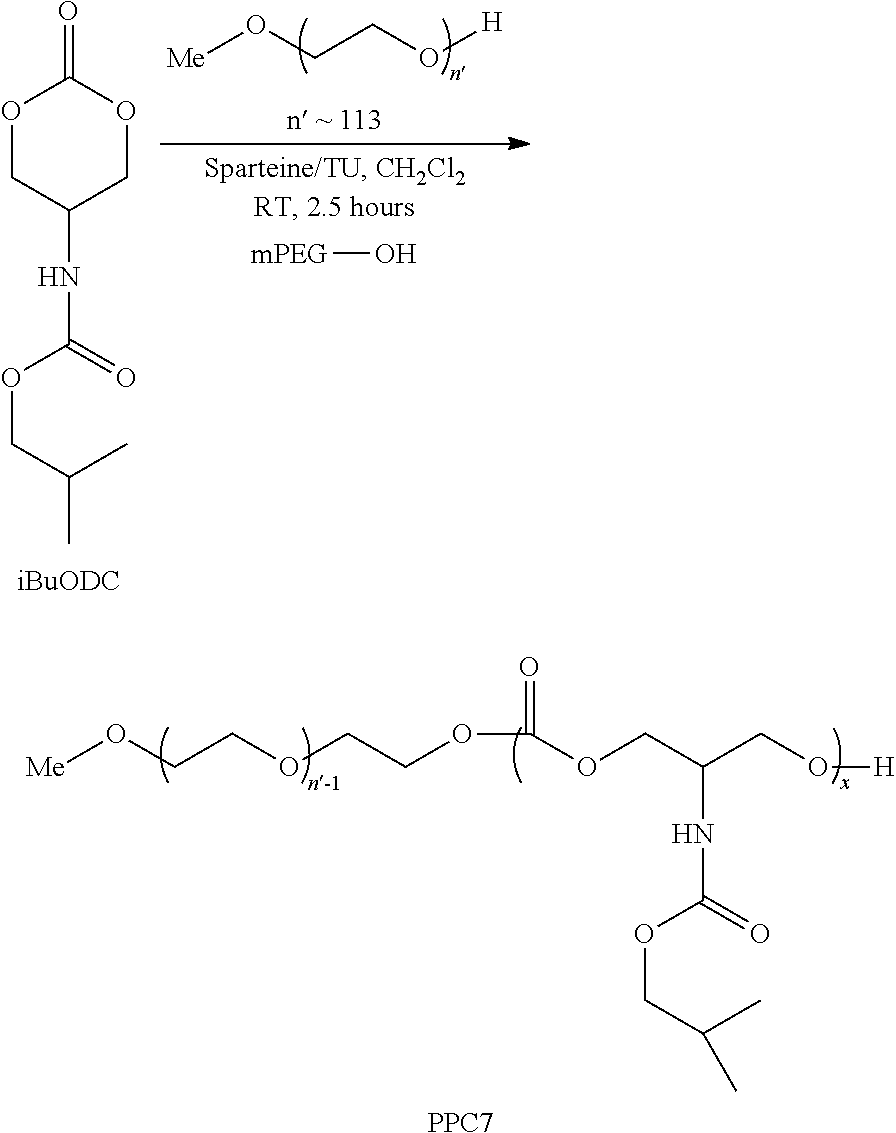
[Me]OCCO[H].O1CC(NC(=O)OCC(C)C)COC1=O.[mPEG]O.C(=O)(OCC(NC(=O)OCC(C)C)CO[H])OCCOCCO[Me].[PPC7]
